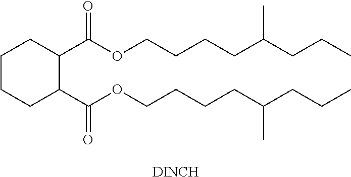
C1CCC(C(OCCCCC(CCC)C)=O)C(C(OCCCCC(CCC)C)=O)C1.[DINCH]
